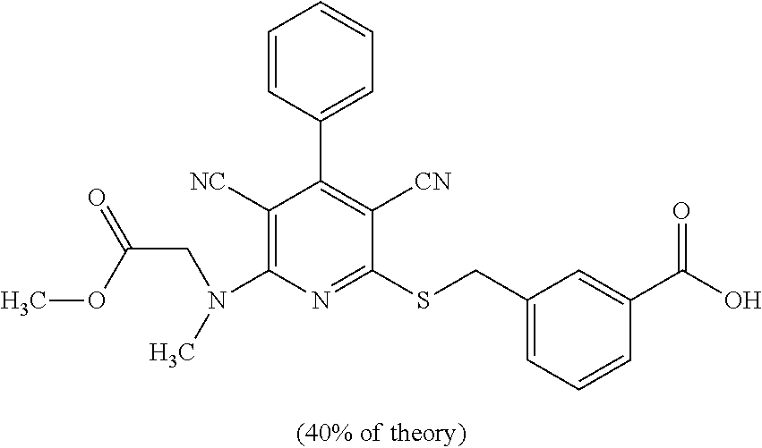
C1([NC])=C(N(CC(=O)OC)C)N=C(SCC2=CC=CC(C(O)=O)=C2)C([CN])=C1C1=CC=CC=C1
